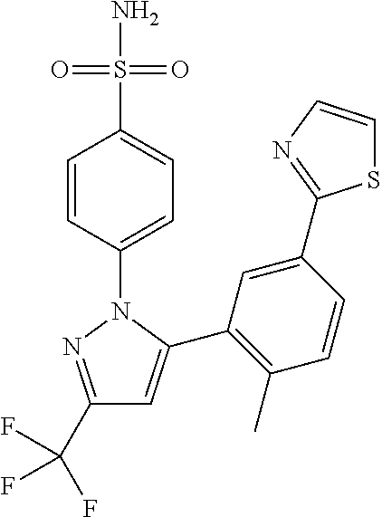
C1(C(F)(F)F)=NN(C2=CC=C(S(N)(=O)=O)C=C2)C(C2=C(C)C=CC(C3=NC=CS3)=C2)=C1
